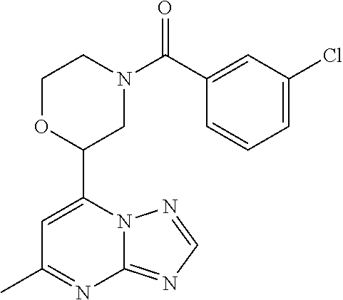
N12C(=NC=N1)N=C(C)C=C2C1CN(C(=O)C2=CC(Cl)=CC=C2)CCO1
